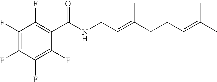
C1(F)=C(F)C(F)=C(F)C(F)=C1C(NCC=C(CCC=C(C)C)C)=O
